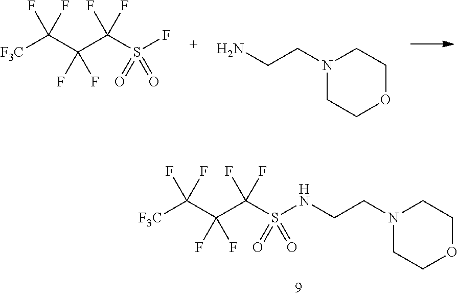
C(F)(F)(C([F3C])(F)F)C(F)(F)S(=O)(=O)F.NCCN1CCOCC1.C(F)(F)(C([F3C])(F)F)C(F)(F)S(=O)(=O)NCCN1CCOCC1
